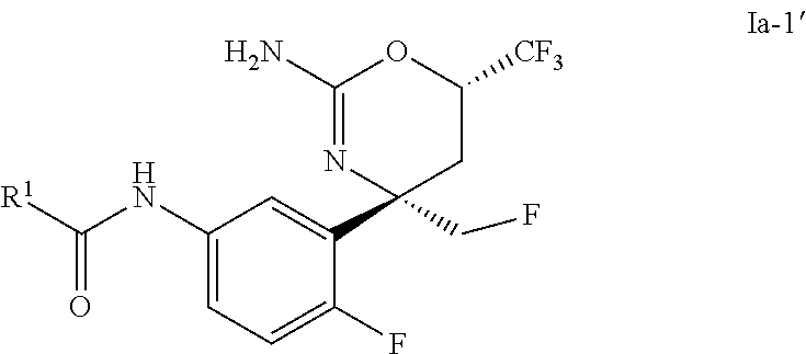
C1(NC([R1])=O)=CC=C(F)C(C2(CF)CC([CF3])OC(N)=N2)=C1
